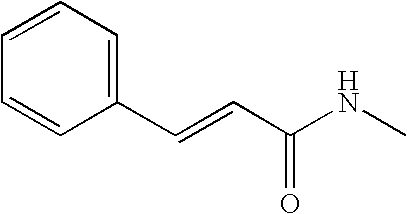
C(C=CC1=CC=CC=C1)(NC)=O
